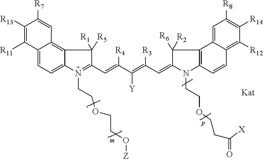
C12=CC=C3C(=C1C=C([R7])C([R13])=C2[R11])C([R5])([R1])C(C=C([R4])C(=C([R3])C=C1C([R6])([R2])C2=C(N1CCOCCC(=O)[X])C=CC1=C([R12])C([R14])=C([R8])C=C21)[Y])=N3CCOCCO[Z]
